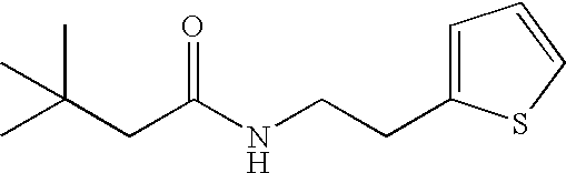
CC(C)(CC(=O)NCCC1=CC=CS1)C
